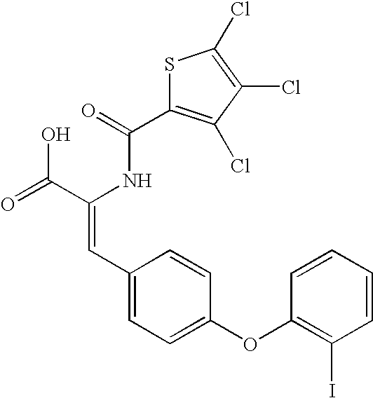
C(=O)(NC(C(=O)O)=CC1=CC=C(OC2=C(I)C=CC=C2)C=C1)C1=C(Cl)C(Cl)=C(Cl)S1
